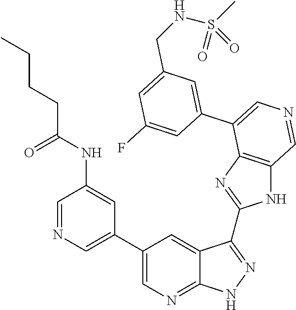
C1=C(C2=CN=CC3=C2N=C(C2=NNC4=NC=C(C5=CN=CC(NC(CCCC)=O)=C5)C=C42)N3)C=C(F)C=C1CNS(=O)(C)=O
